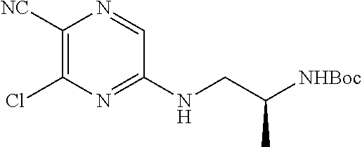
C(CNC1=NC(Cl)=C([NC])N=C1)(C)[NHBoc]
